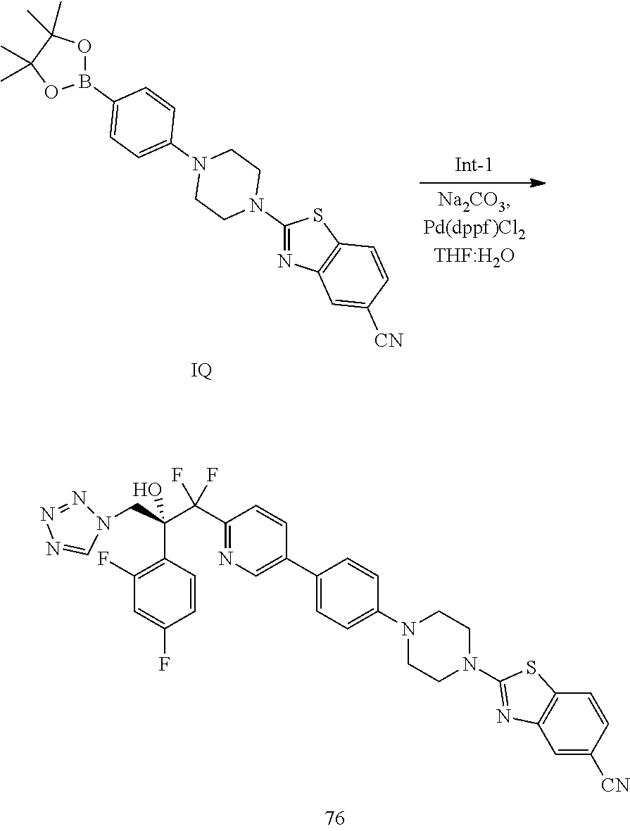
N1(CC(C(C2=NC=C(C3=CC=C(N4CCN(C5=NC6=C(S5)C=CC([CN])=C6)CC4)C=C3)C=C2)(F)F)(O)C2=C(F)C=C(F)C=C2)N=NN=C1.C1(N2CCN(C3=CC=C(B4OC(C)(C)C(C)(C)O4)C=C3)CC2)=NC2=C(S1)C=CC([CN])=C2.[IQ]
